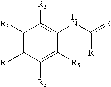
C1([R3])=C([R4])C([R6])=C([R5])C(NC(=S)[R])=C1[R2]
